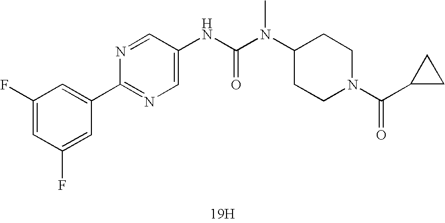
[19H].N(C(N(C1CCN(C(=O)C2CC2)CC1)C)=O)C1=CN=C(C2=CC(F)=CC(F)=C2)N=C1
